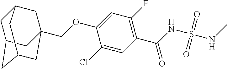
C(OC1=CC(F)=C(C(=O)NS(=O)(=O)NC)C=C1Cl)C12CC3CC(CC(C1)C3)C2
